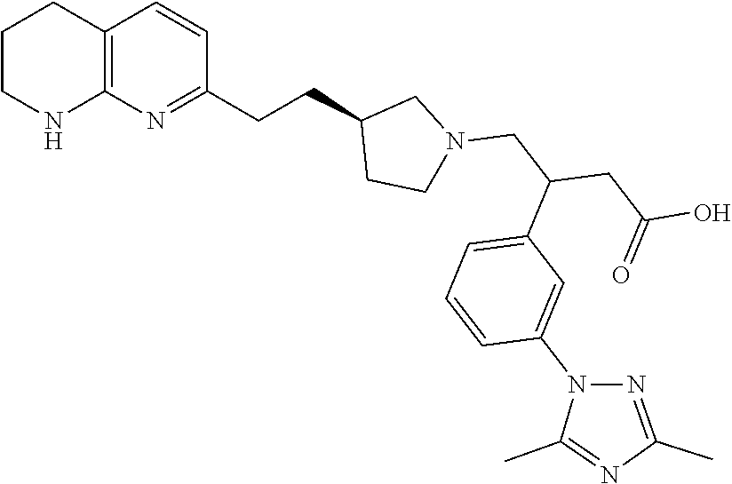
C12=C(N=C(CCC3CCN(CC(CC(O)=O)C4=CC=CC(N5C(C)=NC(C)=N5)=C4)C3)C=C1)NCCC2
